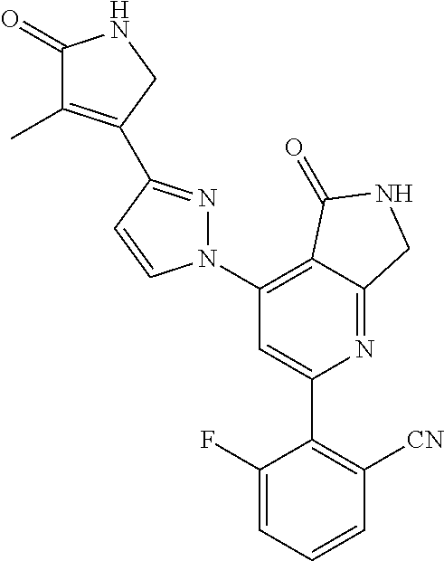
C1(C2=C([CN])C=CC=C2F)=CC(N2N=C(C3=C(C)C(=O)NC3)C=C2)=C2C(=N1)CNC2=O
